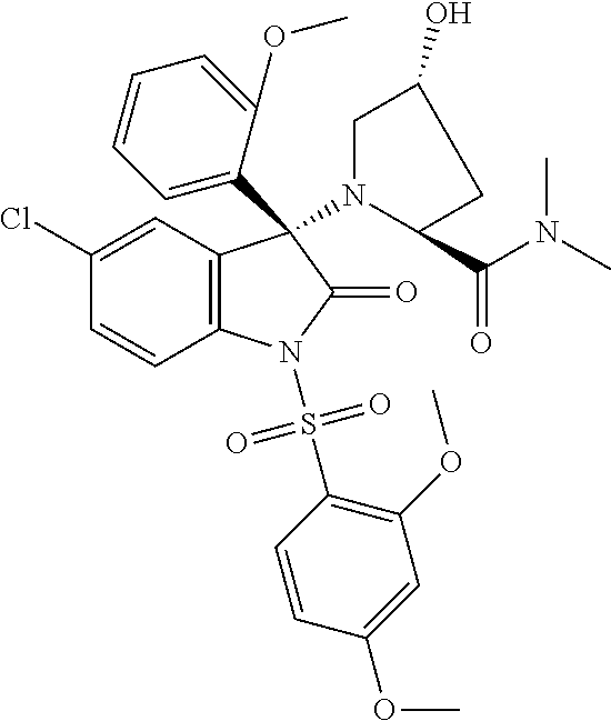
C1(Cl)=CC2=C(C=C1)N(S(C1=C(OC)C=C(OC)C=C1)(=O)=O)C(=O)C2(N1C(C(N(C)C)=O)CC(O)C1)C1=CC=CC=C1OC
